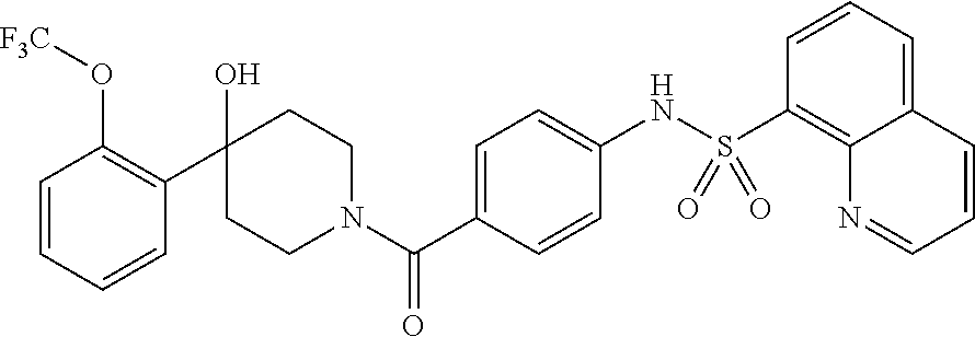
C1(O)(C2=C(O[F3C])C=CC=C2)CCN(C(C2=CC=C(NS(C3=C4C(=CC=C3)C=CC=N4)(=O)=O)C=C2)=O)CC1
